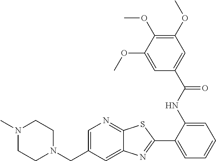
C1(C2=NC3=CC(CN4CCN(C)CC4)=CN=C3S2)=CC=CC=C1NC(C1=CC(OC)=C(OC)C(OC)=C1)=O
